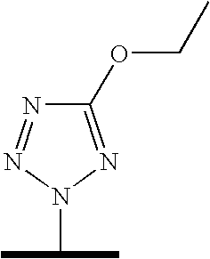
O(C1=NN(C(C)C)N=N1)CC
